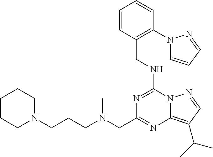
C1=CC=CC(N2C=CC=N2)=C1CNC1=NC(CN(CCCN2CCCCC2)C)=NC2=C(C(C)C)C=NN21
